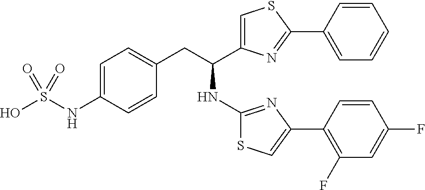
C1=C(NS(O)(=O)=O)C=CC(CC(C2=CSC(C3=CC=CC=C3)=N2)NC2=NC(C3=C(F)C=C(F)C=C3)=CS2)=C1
